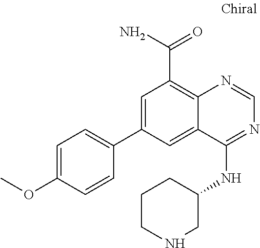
C1=C(C2=CC=C(OC)C=C2)C=C2C(=C1C(=O)N)N=CN=C2NC1CCCNC1
